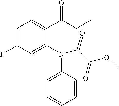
C1=C(F)C=C(N(C2=CC=CC=C2)C(C(OC)=O)=O)C(C(CC)=O)=C1
